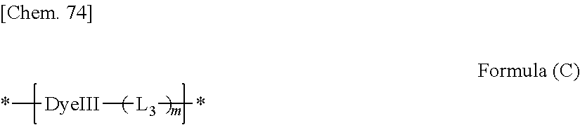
*[DyeIII][L3]*
